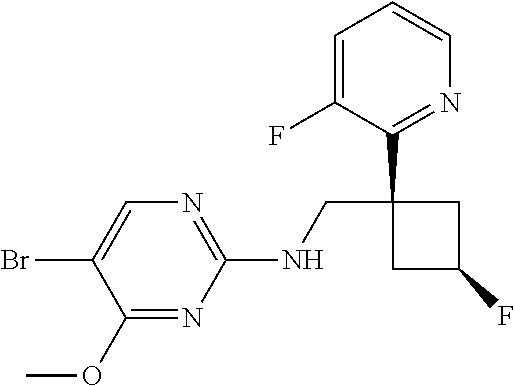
C1(NCC2(C3=NC=CC=C3F)CC(F)C2)=NC=C(Br)C(OC)=N1
